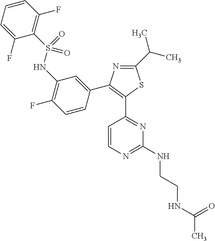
CC(NCCNC1=NC=CC(C2=C(C3=CC(NS(C4=C(F)C=CC=C4F)(=O)=O)=C(F)C=C3)N=C(C(C)C)S2)=N1)=O
